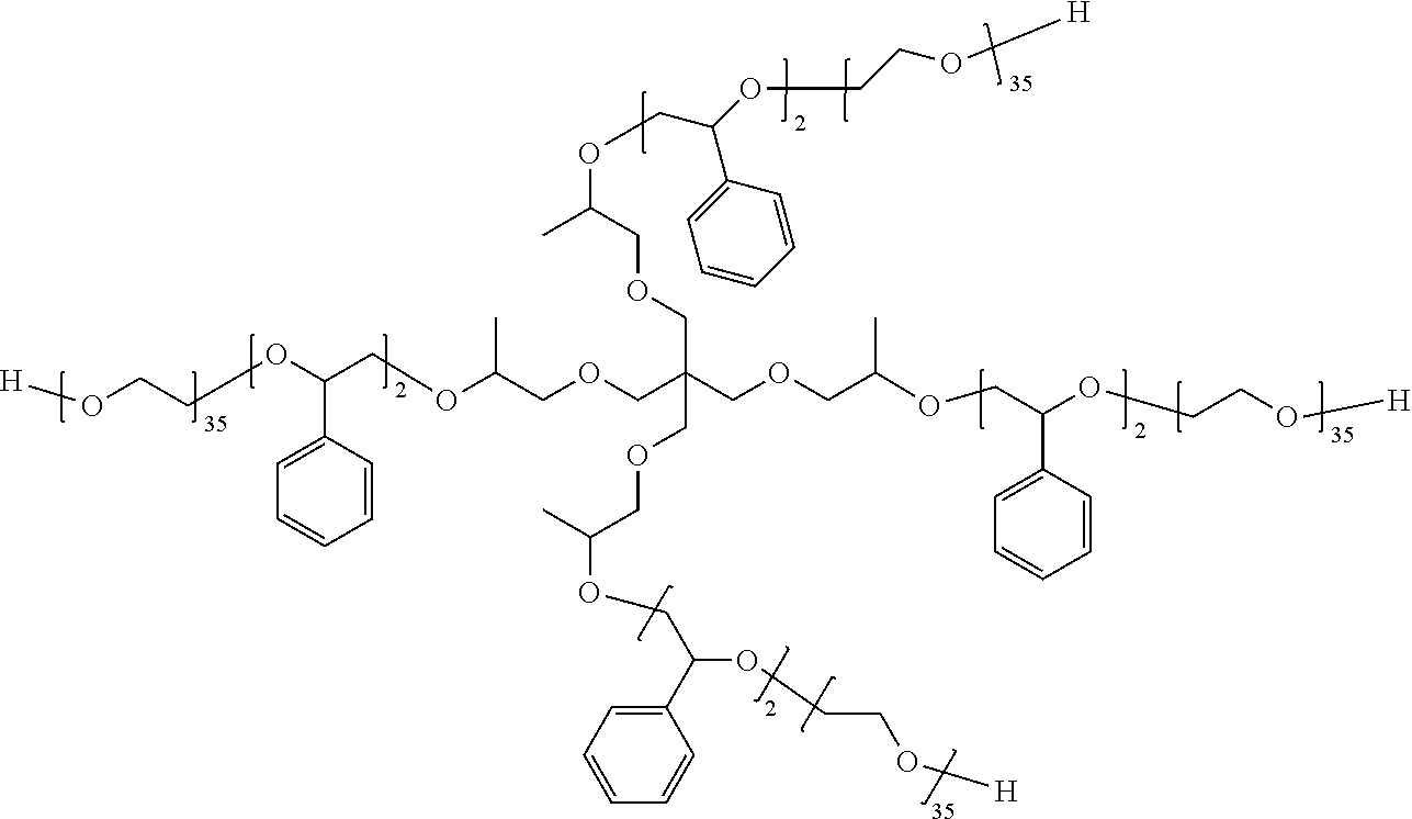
[H]OCCOC(COC(COCC(COCC(C)OCC(OCCO[H])C1=CC=CC=C1)(COCC(OCC(OCCO[H])C1=CC=CC=C1)C)COCC(OCC(C1=CC=CC=C1)OCCO[H])C)C)C1=CC=CC=C1
